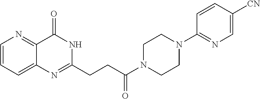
C1=CC=C2C(=N1)C(=O)NC(CCC(N1CCN(C3=NC=C([CN])C=C3)CC1)=O)=N2
